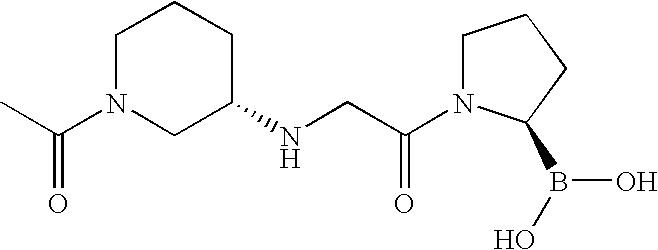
C(N1CC(NCC(N2CCCC2B(O)O)=O)CCC1)(C)=O
